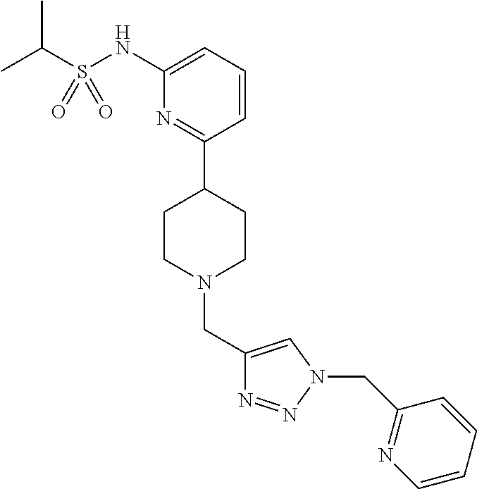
C1(NS(C(C)C)(=O)=O)=CC=CC(C2CCN(CC3=CN(CC4=NC=CC=C4)N=N3)CC2)=N1
